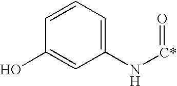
C1=CC=C(N[C*]=O)C=C1O
